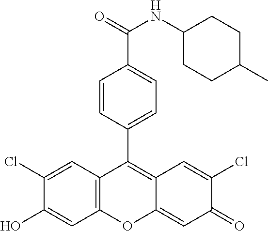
C12=C(C=C(Cl)C(O)=C1)C(C1=CC=C(C(=O)NC3CCC(C)CC3)C=C1)=C1C(=CC(=O)C(Cl)=C1)O2
